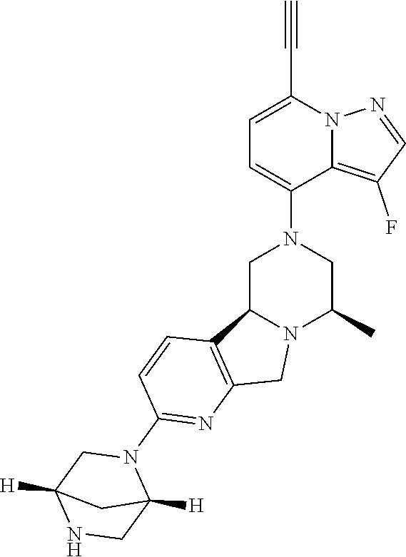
C1=C(C#C)N2C(=C(F)C=N2)C(N2CC3N(C(C)C2)CC2=C3C=CC(N3CC4([H])NCC3([H])C4)=N2)=C1
